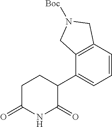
C1(C2=CC=CC3=C2CN([Boc])C3)CCC(=O)NC1=O
